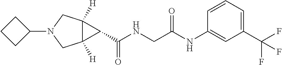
C1(N2CC3([H])C([H])(C2)C3C(NCC(NC2=CC(C(F)(F)F)=CC=C2)=O)=O)CCC1
